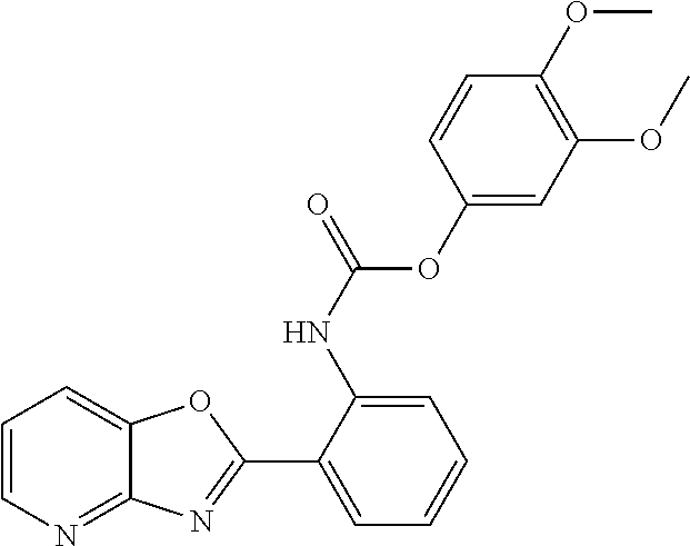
C1=CN=C2C(=C1)OC(C1=CC=CC=C1NC(=O)OC1=CC(OC)=C(OC)C=C1)=N2
